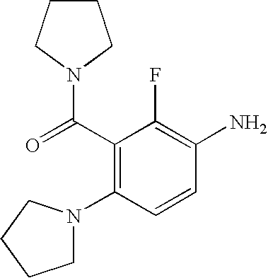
C1(C(=O)N2CCCC2)=C(N2CCCC2)C=CC(N)=C1F
